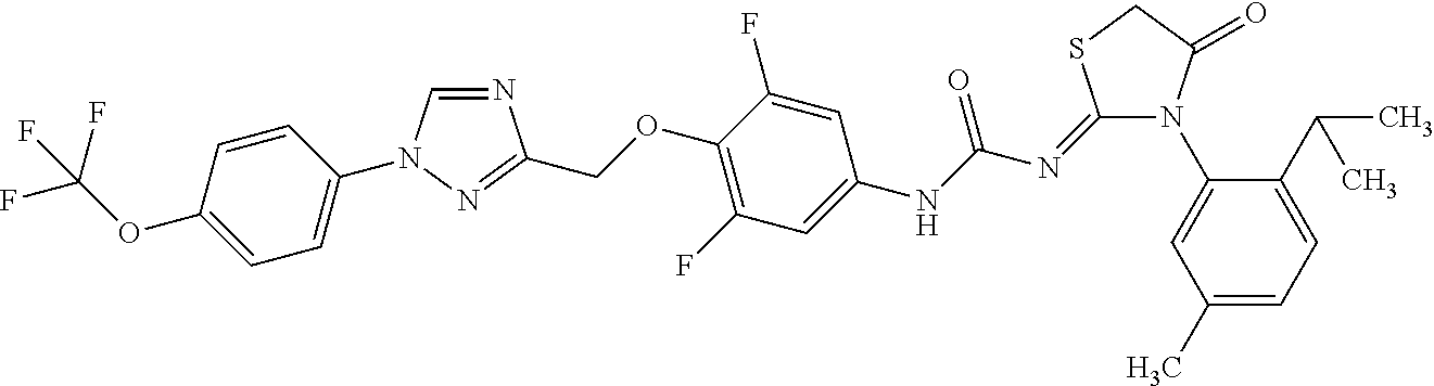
N1=CN(C2=CC=C(OC(F)(F)F)C=C2)N=C1COC1=C(F)C=C(NC(N=C2N(C3=CC(C)=CC=C3C(C)C)C(=O)CS2)=O)C=C1F
